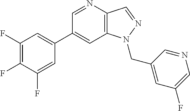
C1(C2=CC(F)=C(F)C(F)=C2)=CC2=C(C=NN2CC2=CC(F)=CN=C2)N=C1
